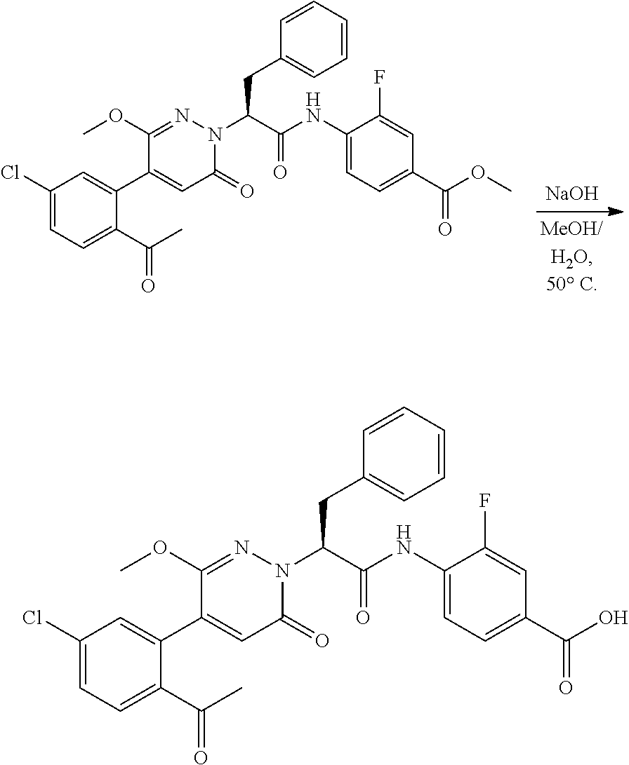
[NaOH].C1(Cl)=CC=C(C(C)=O)C(C2=CC(=O)N(C(C(NC3=CC=C(C(OC)=O)C=C3F)=O)CC3=CC=CC=C3)N=C2OC)=C1.C1(Cl)=CC=C(C(C)=O)C(C2=CC(=O)N(C(C(NC3=CC=C(C(O)=O)C=C3F)=O)CC3=CC=CC=C3)N=C2OC)=C1
